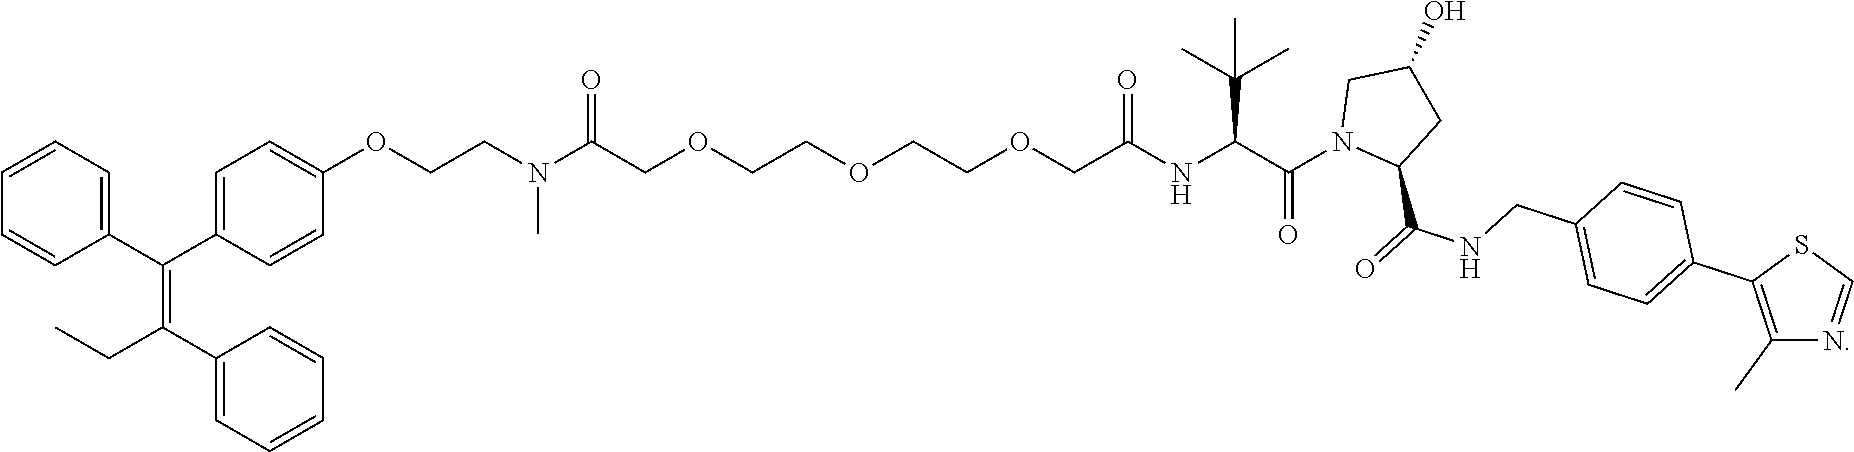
C1=CC=C(C(C2=CC=C(OCCN(C(COCCOCCOCC(=O)NC(C(=O)N3C(C(=O)NCC4=CC=C(C5=C(C)N=CS5)C=C4)CC(O)C3)C(C)(C)C)=O)C)C=C2)=C(C2=CC=CC=C2)CC)C=C1
